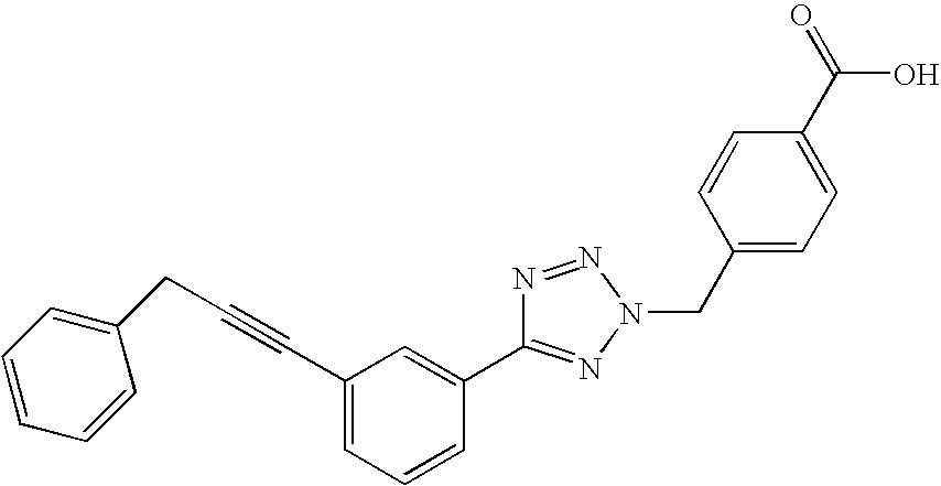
C1(C#CCC2=CC=CC=C2)=CC=CC(C2=NN(CC3=CC=C(C(=O)O)C=C3)N=N2)=C1
